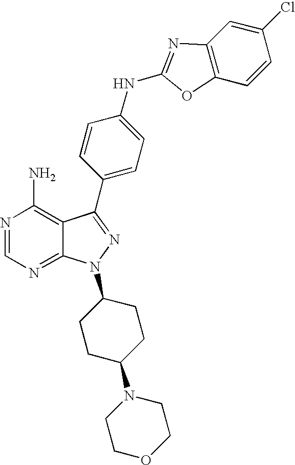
N1=CN=C2C(=C1N)C(C1=CC=C(NC3=NC4=C(O3)C=CC(Cl)=C4)C=C1)=NN2C1CCC(N2CCOCC2)CC1
